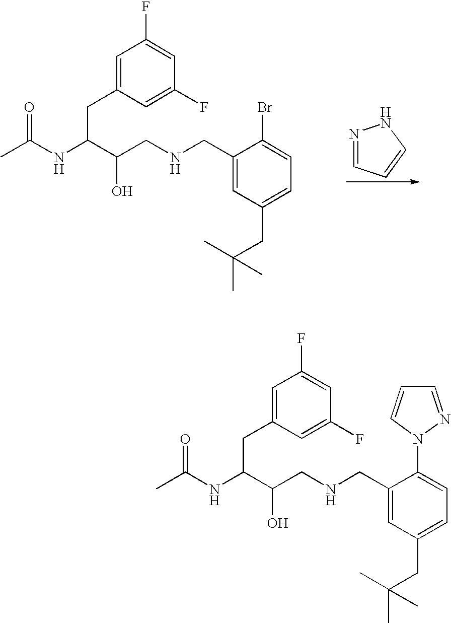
N1=CC=CN1.C(NC(C(CNCC1=CC(CC(C)(C)C)=CC=C1Br)O)CC1=CC(F)=CC(F)=C1)(C)=O.C(NC(C(CNCC1=CC(CC(C)(C)C)=CC=C1N1N=CC=C1)O)CC1=CC(F)=CC(F)=C1)(C)=O
